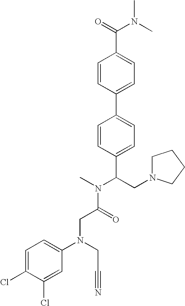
C(C(N(C)C(CN1CCCC1)C1=CC=C(C2=CC=C(C(=O)N(C)C)C=C2)C=C1)=O)N(C1=CC=C(Cl)C(Cl)=C1)CC#N
